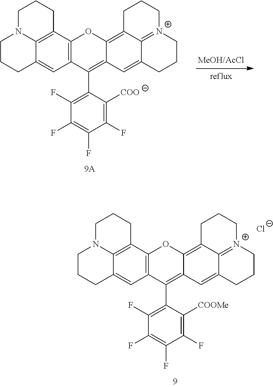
C12=C3C4=C(C=C1CCCN2CCC3)C(C1=C(F)C(F)=C(F)C(F)=C1[COO])=C1C(=C2C3=[N+](CCCC3=C1)CCC2)O4.C12=C3C4=C(C=C1CCCN2CCC3)C(C1=C(F)C(F)=C(F)C(F)=C1[COOMe])=C1C(=C2C3=[N+](CCCC3=C1)CCC2)O4.[Cl-]
